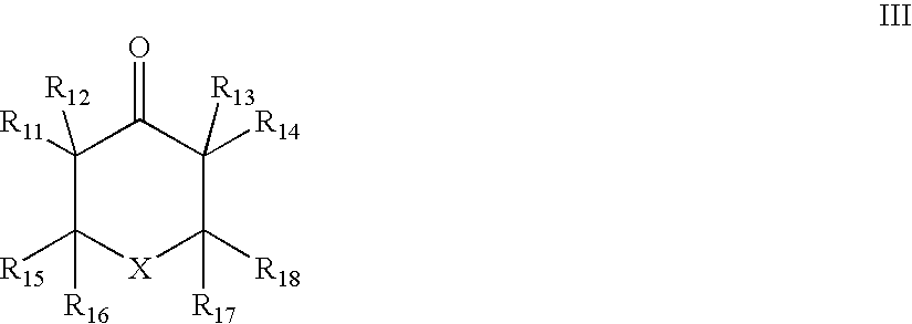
C1([R11])([R12])C([R15])([R16])[X]C([R18])([R17])C([R13])([R14])C1=O
